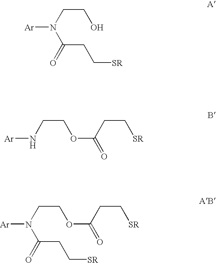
[Ar]N(C(CC[SR])=O)CCO.[Ar]NCCOC(CC[SR])=O.[Ar]N(CCOC(CC[SR])=O)C(CC[SR])=O
